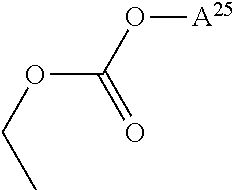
O([A25])C(OCC)=O
